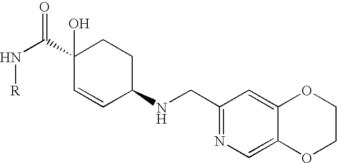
O=C(C1(O)C=CC(NCC2=NC=C3C(=C2)OCCO3)CC1)N[R]
